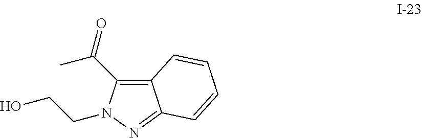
C1(C(C)=O)=C2C(=NN1CCO)C=CC=C2
